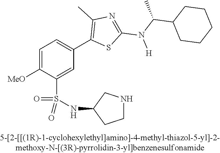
C1=C([OMe])C(S(NC2CCNC2)(=O)=O)=CC(C2=C(C)N=C(N(C(C3CCCCC3)C)[H])S2)=C1
